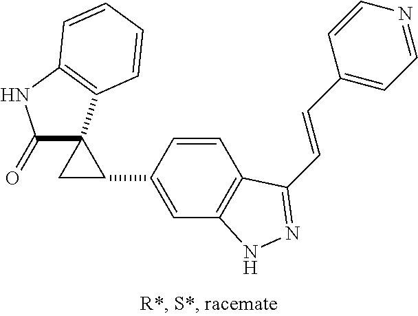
C1(=O)C2(C3=C(N1)C=CC=C3)CC2C1=CC2=C(C=C1)C(C=CC1=CC=NC=C1)=NN2
